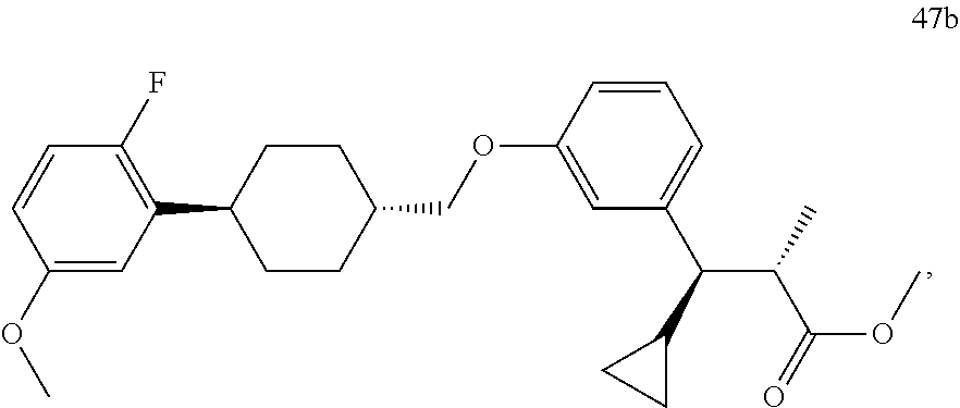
C1(OC)=CC(C2CCC(COC3=CC(C(C4CC4)C(C(=O)OC)C)=CC=C3)CC2)=C(F)C=C1
